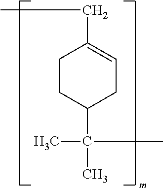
C1CC(C(C)(C)C)CC=C1CC
